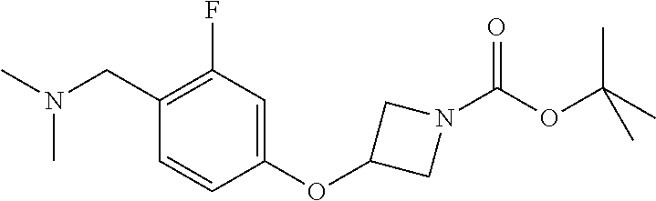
C(C1=C(F)C=C(OC2CN(C(OC(C)(C)C)=O)C2)C=C1)N(C)C
